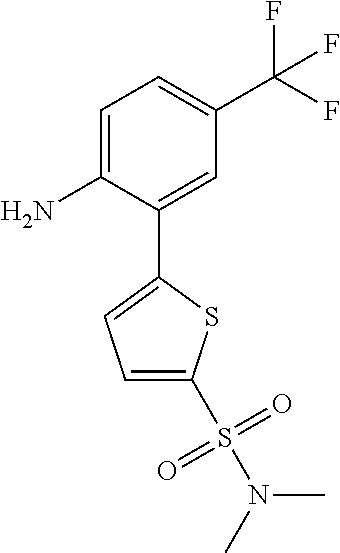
C1=C(N)C(C2=CC=C(S(N(C)C)(=O)=O)S2)=CC(C(F)(F)F)=C1
